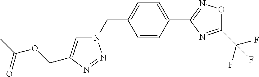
N1(CC2=CC=C(C3=NOC(C(F)(F)F)=N3)C=C2)C=C(COC(C)=O)N=N1
